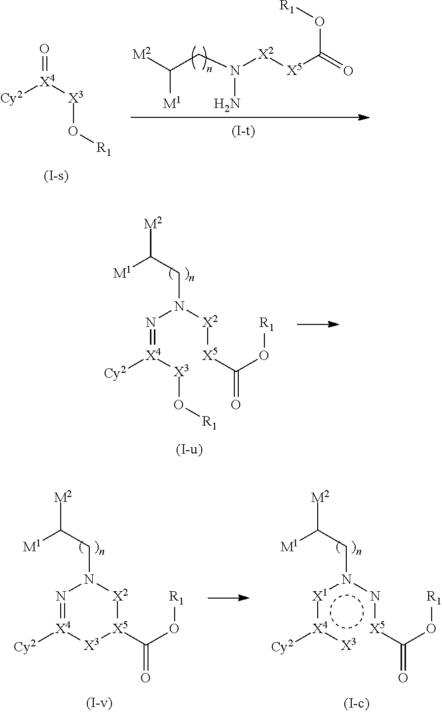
[M2]C(CN([X2][X5]C(=O)O[R1])N)[M1].[Cy2][X4]([X3]O[R1])=O.N(CC([M2])[M1])(N=[X4]([X3]O[R1])[Cy2])[X2][X5]C(O[R1])=O.n(CC([M2])[M1])([X1]:[X4](:[X3])[Cy2])n[X5]C(O[R1])=O.N1(CC([M2])[M1])N=[X4]([Cy2])[X3][X5](C(O[R1])=O)[X2]1
